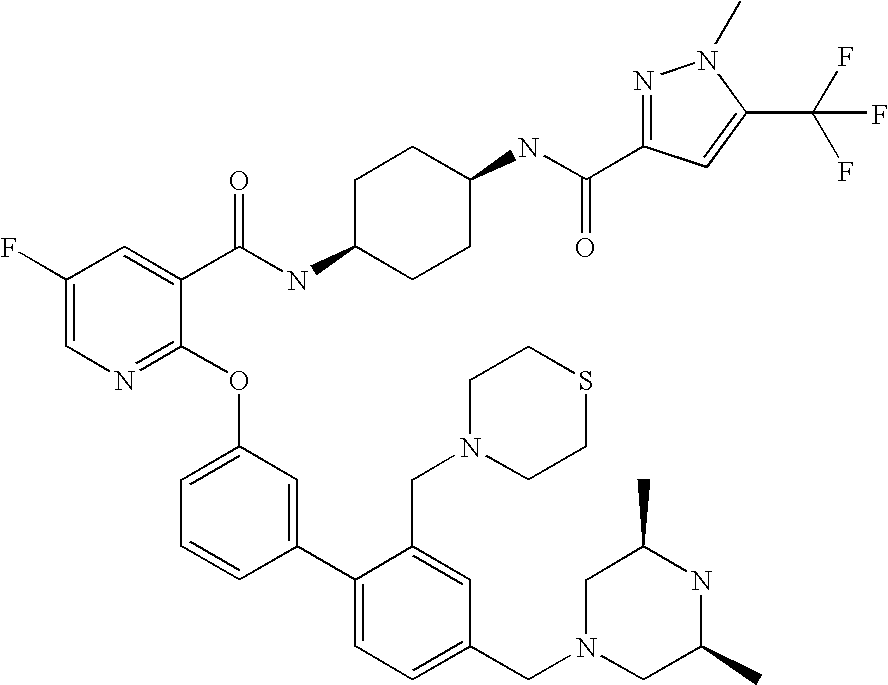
C1(F)=CN=C(OC2=CC=CC(C3=CC=C(CN4CC(C)NC(C)C4)C=C3CN3CCSCC3)=C2)C(C(NC2CCC(NC(=O)C3=NN(C)C(C(F)(F)F)=C3)CC2)=O)=C1
